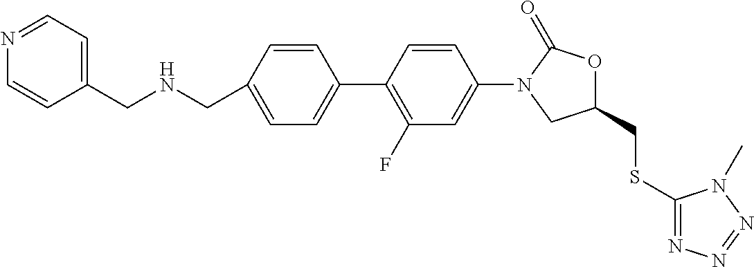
C1=CC(CNCC2=CC=NC=C2)=CC=C1C1=C(F)C=C(N2CC(CSC3=NN=NN3C)OC2=O)C=C1
